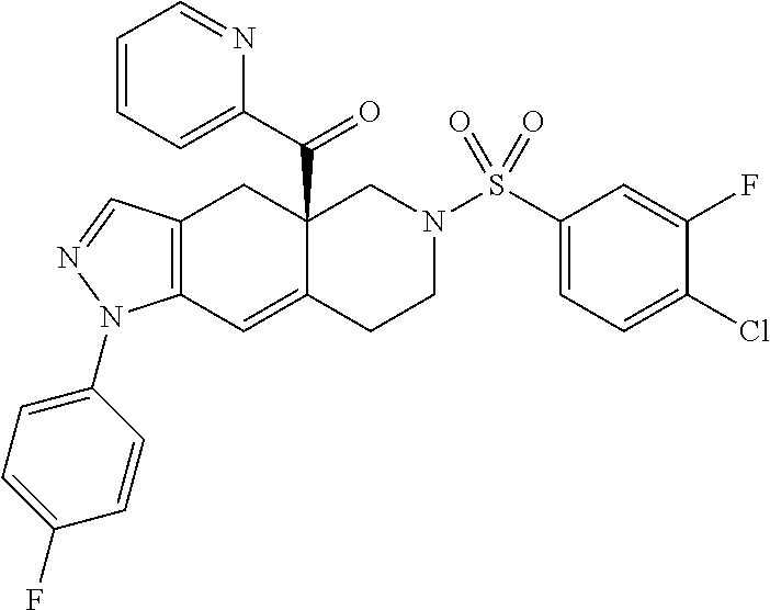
C12=C(C=NN1C1=CC=C(F)C=C1)CC1(C(C3=CC=CC=N3)=O)C(=C2)CCN(S(C2=CC=C(Cl)C(F)=C2)(=O)=O)C1
